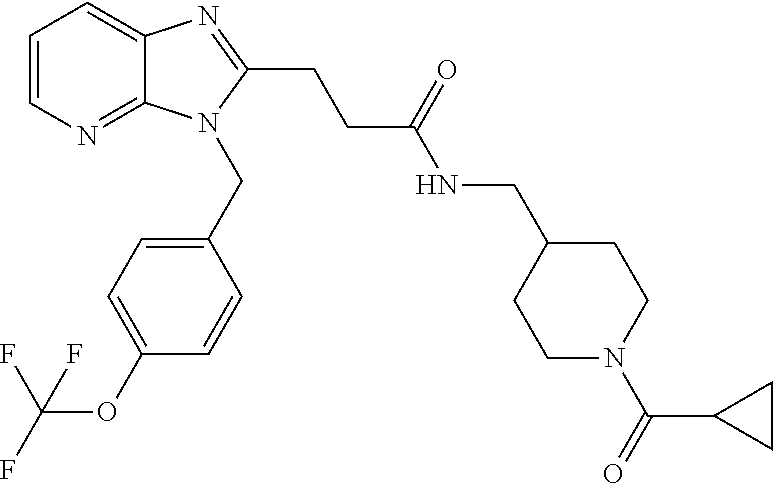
C1=CN=C2C(=C1)N=C(CCC(NCC1CCN(C(=O)C3CC3)CC1)=O)N2CC1=CC=C(OC(F)(F)F)C=C1
